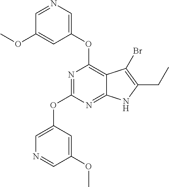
C12=NC(OC3=CN=CC(OC)=C3)=NC(OC3=CN=CC(OC)=C3)=C1C(Br)=C(CC)N2
